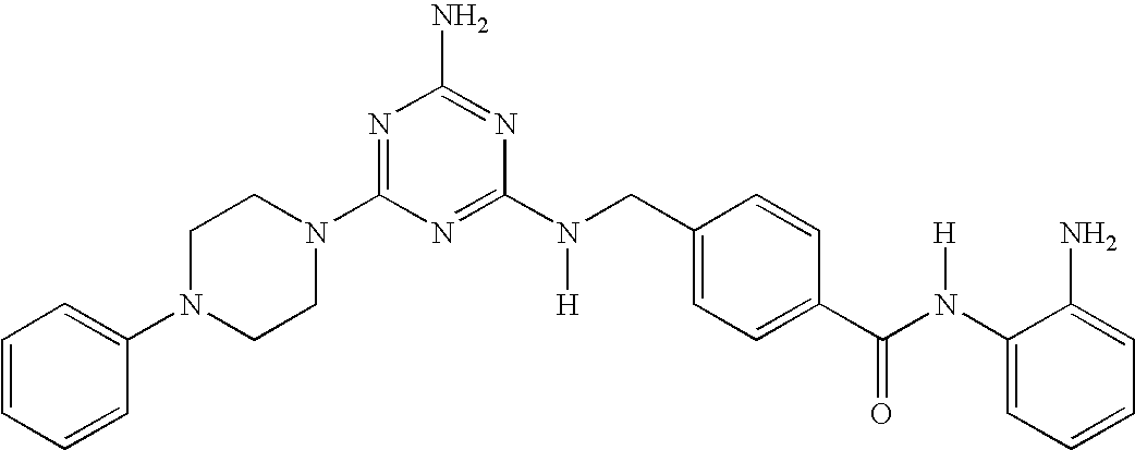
C1(N(CC2=CC=C(C(N(C3=CC=CC=C3N)[H])=O)C=C2)[H])=NC(N2CCN(C3=CC=CC=C3)CC2)=NC(N)=N1
